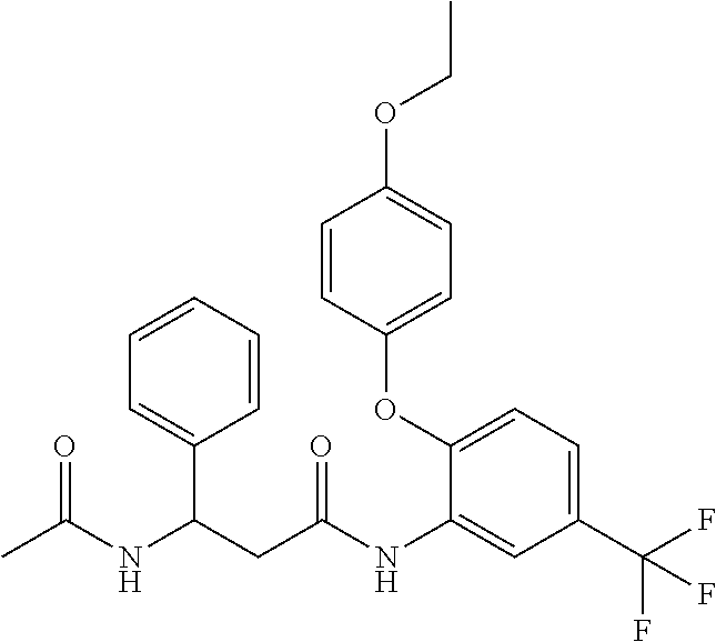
C1=CC=CC=C1C(NC(C)=O)CC(NC1=CC(C(F)(F)F)=CC=C1OC1=CC=C(OCC)C=C1)=O
